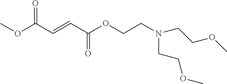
N(CCOC(C=CC(OC)=O)=O)(CCOC)CCOC
